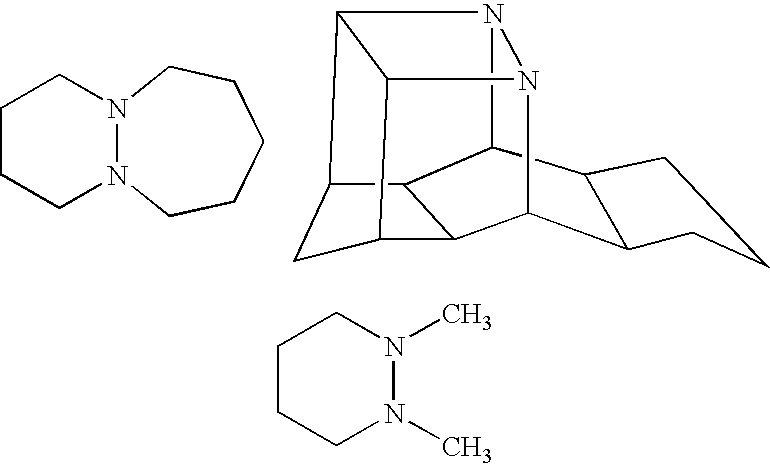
C1CCN2N(C1)CCCCC2.C12C3C4C5C(C1N1N4C4C3CC2C4C1)CCC5.C1CCN(C)N(C)C1
